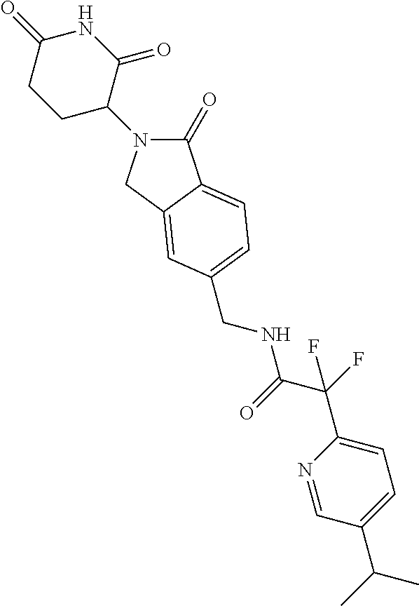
C1(=O)N(C2C(=O)NC(=O)CC2)CC2=CC(CNC(C(F)(C3=CC=C(C(C)C)C=N3)F)=O)=CC=C12
